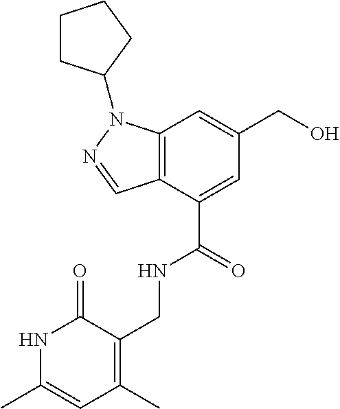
N1C(C)=CC(C)=C(CNC(C2=CC(CO)=CC3=C2C=NN3C2CCCC2)=O)C1=O
